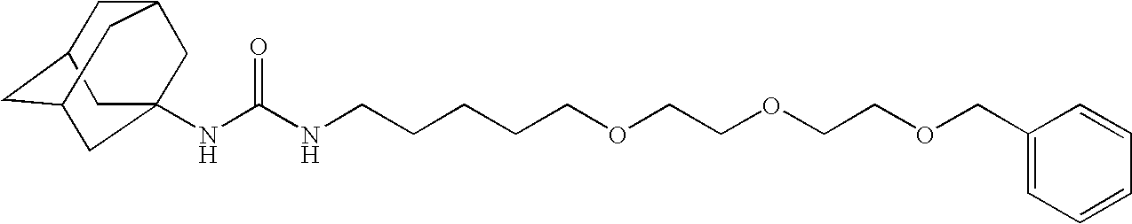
N(C(NCCCCCOCCOCCOCC1=CC=CC=C1)=O)C12CC3CC(CC(C1)C3)C2
